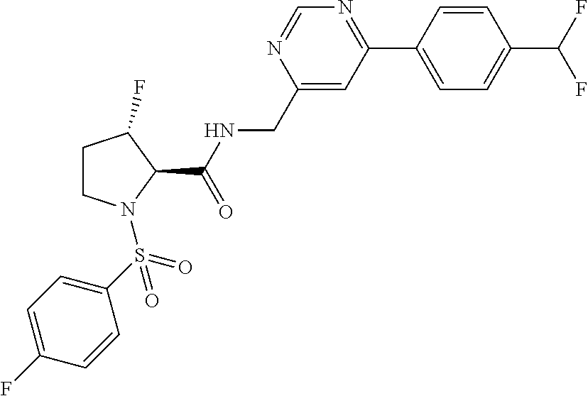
C1CN(S(=O)(C2=CC=C(F)C=C2)=O)C(C(NCC2=CC(C3=CC=C(C(F)F)C=C3)=NC=N2)=O)C1F
